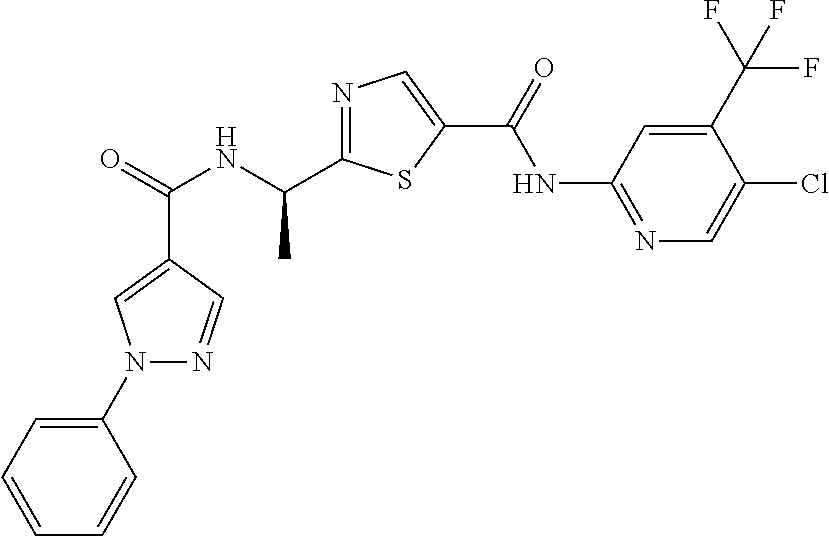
C(=O)(NC(C1=NC=C(C(NC2=NC=C(Cl)C(C(F)(F)F)=C2)=O)S1)C)C1=CN(C2=CC=CC=C2)N=C1
